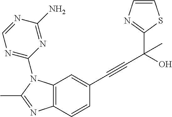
C12=C(C=C(C#CC(C3=NC=CS3)(C)O)C=C1)N(C1=NC=NC(N)=N1)C(C)=N2
